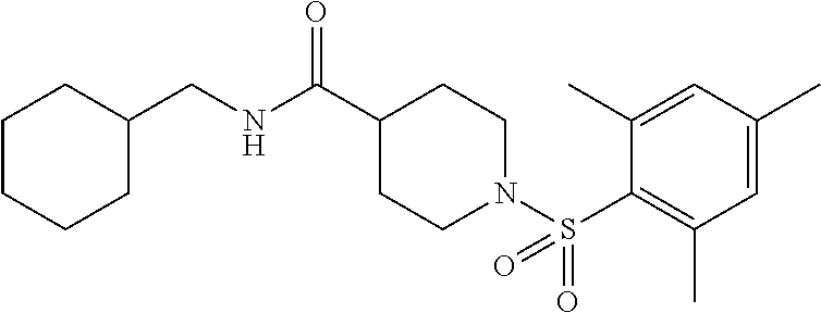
C(NC(C1CCN(S(C2=C(C)C=C(C)C=C2C)(=O)=O)CC1)=O)C1CCCCC1
